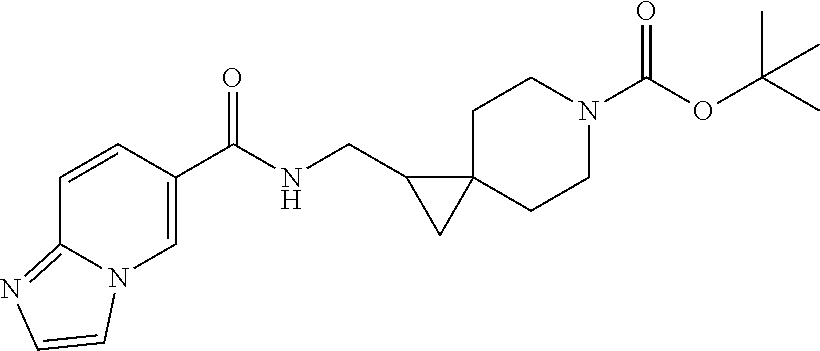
C1=C(C(NCC2CC23CCN(C(OC(C)(C)C)=O)CC3)=O)C=CC2=NC=CN12
